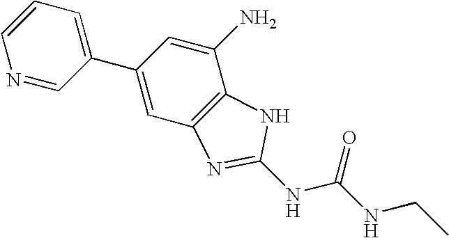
C1=CC=C(C2=CC3=C(C(N)=C2)NC(NC(NCC)=O)=N3)C=N1
